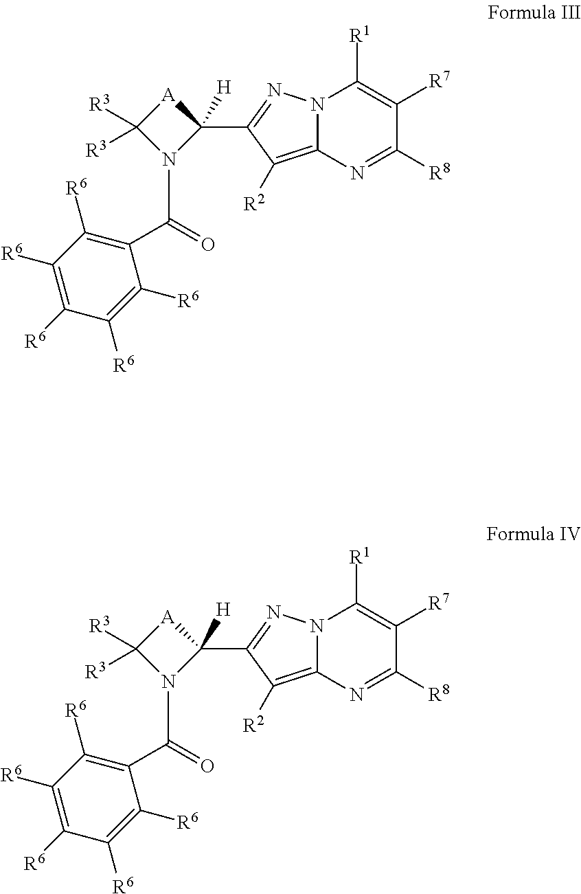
N12C(=C([R2])C(C3([H])N(C(=O)C4=C([R6])C([R6])=C([R6])C([R6])=C4[R6])C([R3])([R3])[A]3)=N1)N=C([R8])C([R7])=C2[R1].N12C(=C([R2])C(C3([H])N(C(=O)C4=C([R6])C([R6])=C([R6])C([R6])=C4[R6])C([R3])([R3])[A]3)=N1)N=C([R8])C([R7])=C2[R1]
